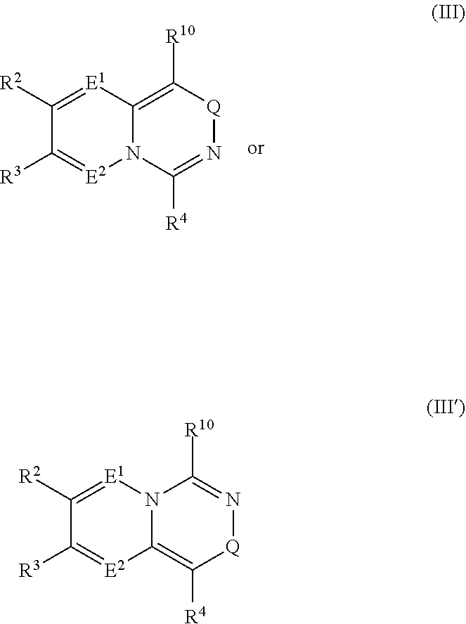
C1([R2])=[E1]C2=C([R10])[Q]N=C([R4])N2[E2]=C1[R3].C1([R2])=[E1]N2C(=C([R4])[Q]N=C2[R10])[E2]=C1[R3]
